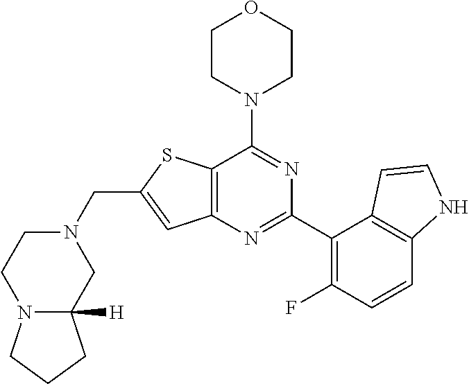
C12=C(N=C(C3=C(F)C=CC4=C3C=CN4)N=C1N1CCOCC1)C=C(CN1CCN3C([H])(C1)CCC3)S2
